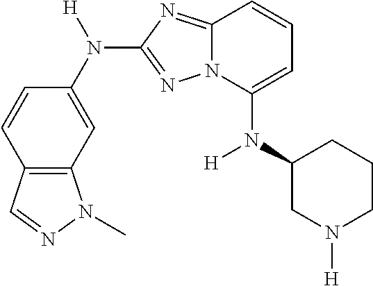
C12=C(C=C(N([H])C3=NN4C(=N3)C=CC=C4N(C3CCCN([H])C3)[H])C=C1)N(C)N=C2
